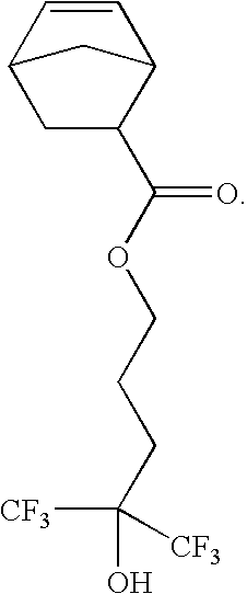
C1=CC2CC(C(OCCCC(O)([CF3])[CF3])=O)C1C2
